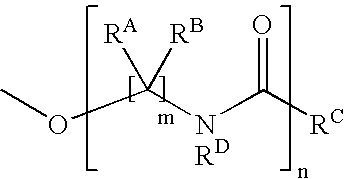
COC([RA])([RB])[NRD]C([RC])=O
